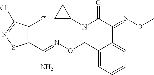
C1(C(=NOCC2=CC=CC=C2C(C(NC2CC2)=O)=NOC)N)=C(Cl)C(Cl)=NS1
